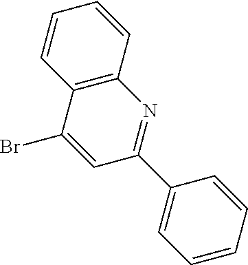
C1=C(Br)C2=C(N=C1C1=CC=CC=C1)C=CC=C2
